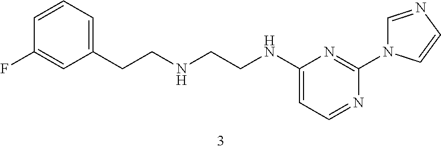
C1(CCNCCNC2=CC=NC(N3C=NC=C3)=N2)=CC=CC(F)=C1
